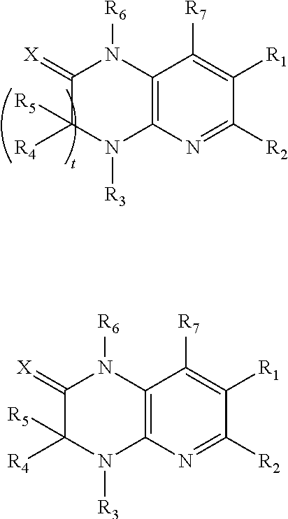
C1(=[X])C([R5])([R4])N([R3])C2=C(N1[R6])C([R7])=C([R1])C([R2])=N2.C1(=[X])C([R5])([R4])N([R3])C2=C(N1[R6])C([R7])=C([R1])C([R2])=N2
